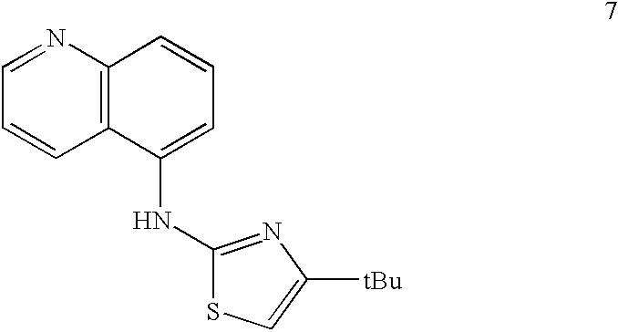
C1=NC2=C(C=C1)C(NC1=NC([tBu])=CS1)=CC=C2
